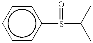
c1cc(S(=O)C(C)C)ccc1
